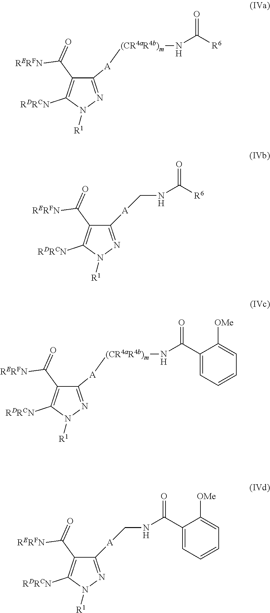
C1(C(=O)[RERFN])=C([RDRCN])N([R1])N=C1[A][(CR4aR4b)m]NC([R6])=O.C1(C(=O)[RERFN])=C([RDRCN])N([R1])N=C1[A]CNC([R6])=O.C1(C(=O)[RERFN])=C([RDRCN])N([R1])N=C1[A]CNC(C1=CC=CC=C1[OMe])=O.C1(C(=O)[RERFN])=C([RDRCN])N([R1])N=C1[A][(CR4aR4b)m]NC(C1=CC=CC=C1[OMe])=O
